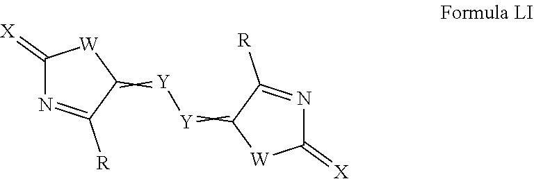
C1(=[X])N=C([R])C(=[Y][Y]=C2[W]C(=[X])N=C2[R])[W]1
